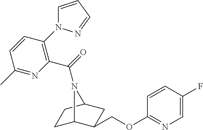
C1C2C(COC3=NC=C(F)C=C3)CC(C1)N2C(=O)C1=C(N2C=CC=N2)C=CC(C)=N1
